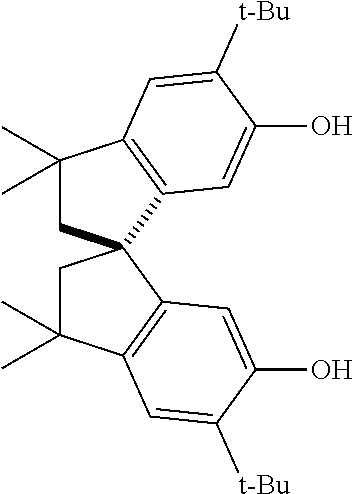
C1(C)(C)CC2(C3=C1C=C([t-Bu])C(O)=C3)CC(C)(C)C1=C2C=C(O)C([t-Bu])=C1
